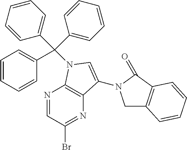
N1=CC(Br)=NC2=C1N(C(C1=CC=CC=C1)(C1=CC=CC=C1)C1=CC=CC=C1)C=C2N1CC2=C(C1=O)C=CC=C2
